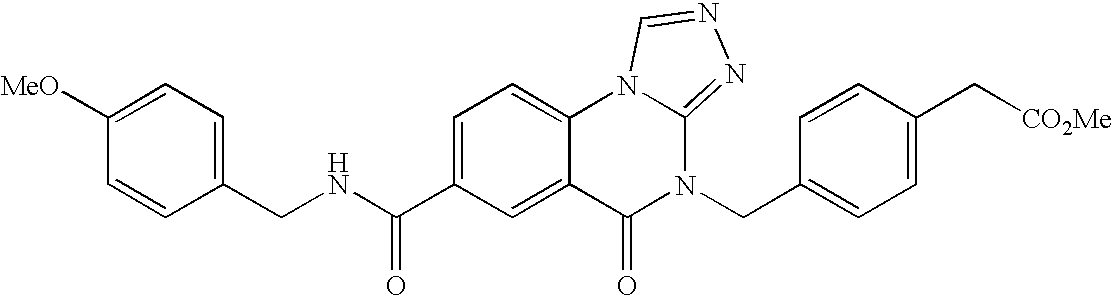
C1(CNC(C2=CC=C3C(=C2)C(=O)N(CC2=CC=C(C[CO2Me])C=C2)C2=NN=CN32)=O)=CC=C([MeO])C=C1
